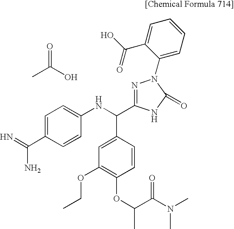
CC(O)=O.C1=C(C(N)=N)C=CC(NC(C2=CC(OCC)=C(OC(C(N(C)C)=O)C)C=C2)C2=NN(C3=CC=CC=C3C(=O)O)C(=O)N2)=C1
